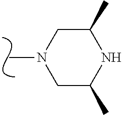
C1C(C)NC(C)CN1C
